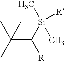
C(C([Si]([R])(C)C)[R])(C)(C)C
